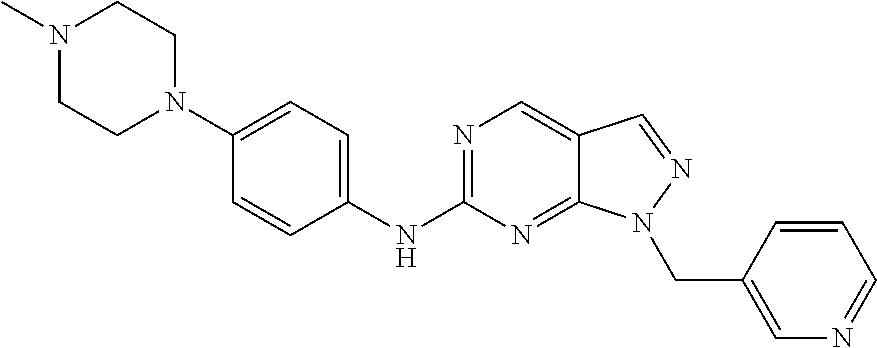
N1=C(NC2=CC=C(N3CCN(C)CC3)C=C2)N=C2C(=C1)C=NN2CC1=CN=CC=C1
